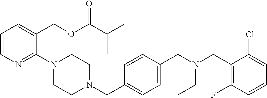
C1=CN=C(N2CCN(CC3=CC=C(CN(CC4=C(F)C=CC=C4Cl)CC)C=C3)CC2)C(COC(=O)C(C)C)=C1
